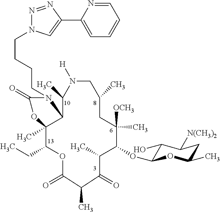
C(CCCN1C(=O)OC2(C)C(CC)OC(=O)C(C)C(=O)C(C)C(OC3C(O)C([N(CH3)2])CC(C)O3)C([OCH3])(C)CC(C)CN([H])C(C)C12)N1N=NC(C2=CC=CC=N2)=C1
